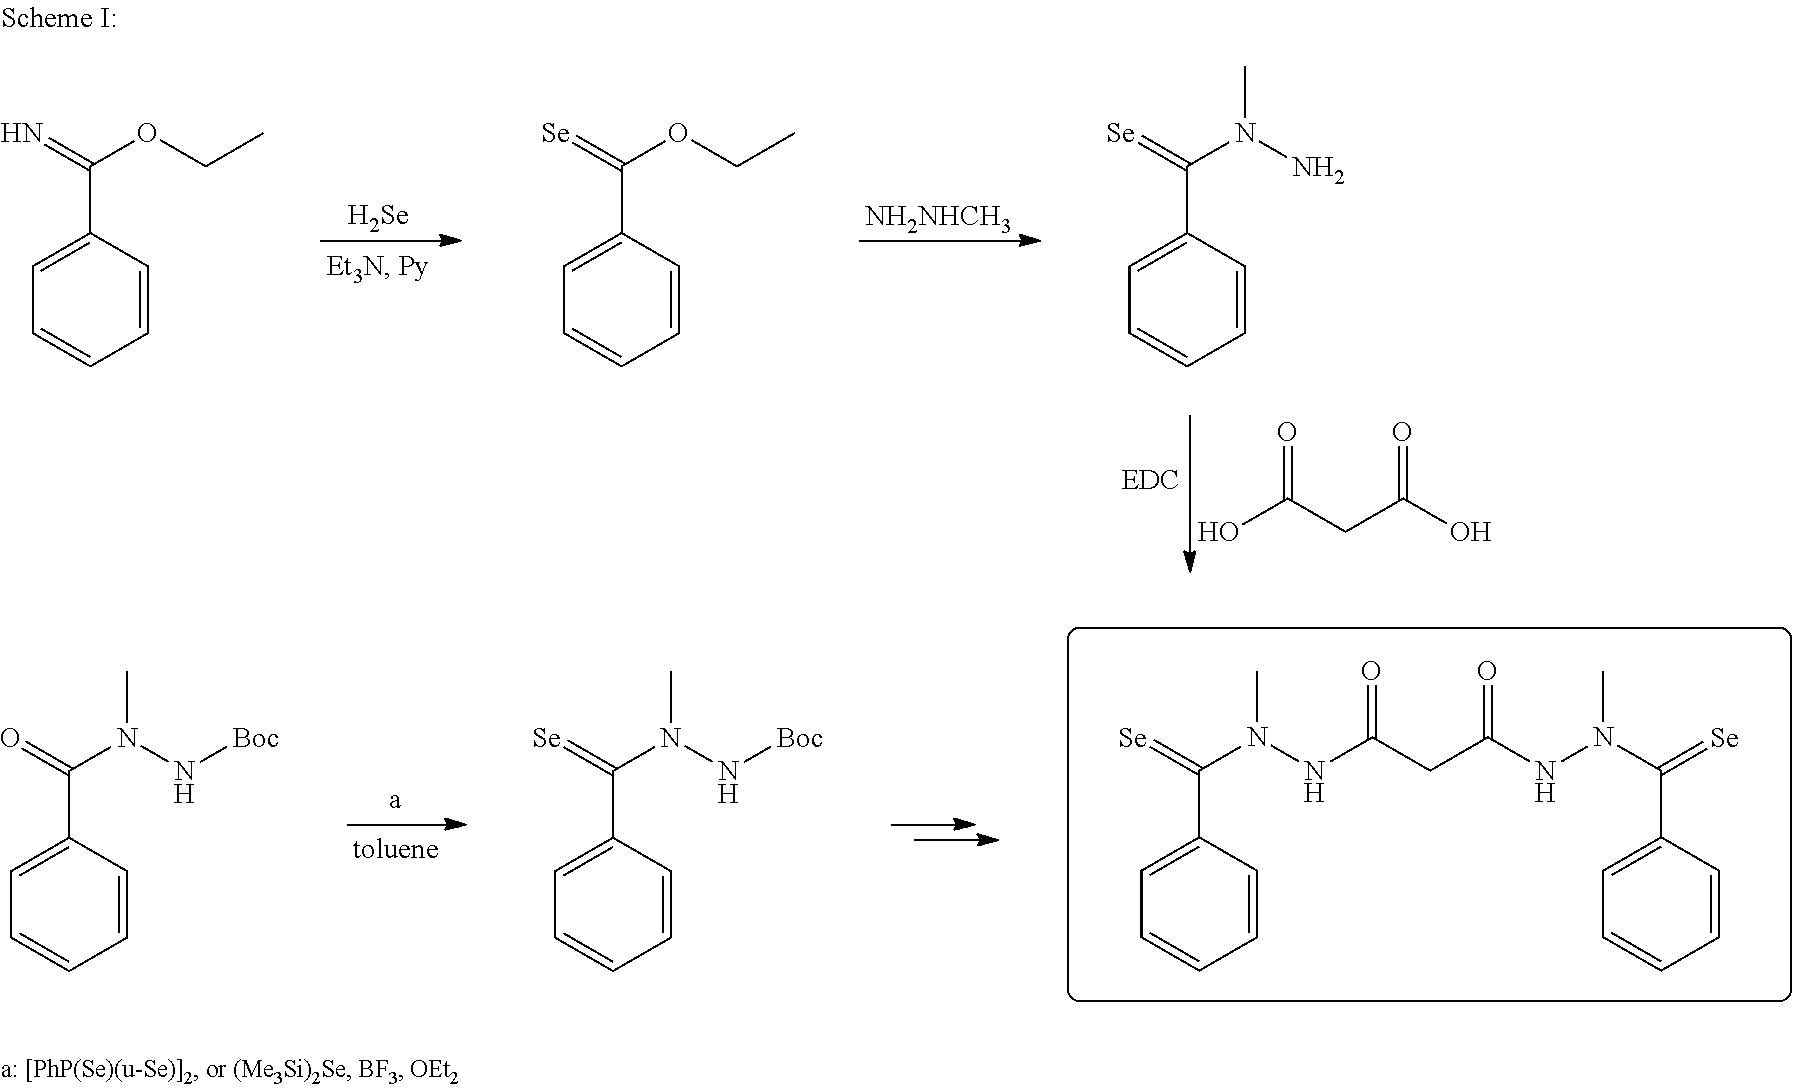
C(C1=CC=CC=C1)(=[Se])N(NC(CC(NN(C(=[Se])C1=CC=CC=C1)C)=O)=O)C.C(C1=CC=CC=C1)(=[Se])N(N[Boc])C.C(C1=CC=CC=C1)(=O)N(N[Boc])C.[Se].[NH2NHCH3].O=C(CC(O)=O)O.C(C1=CC=CC=C1)(=N)OCC.C(C1=CC=CC=C1)(=[Se])OCC.C(C1=CC=CC=C1)(=[Se])N(N)C
